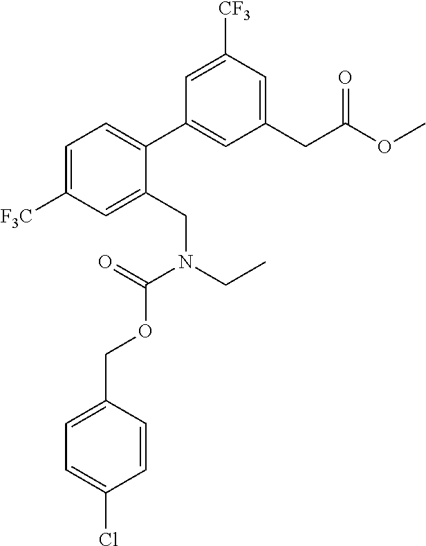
C1=C([F3C])C=C(CN(CC)C(=O)OCC2=CC=C(Cl)C=C2)C(C2=CC(CC(OC)=O)=CC([CF3])=C2)=C1
